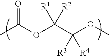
CC(OC(C(OC)([R3])[R4])([R1])[R2])=O
